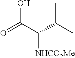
OC(C(C(C)C)[NHCO2Me])=O
